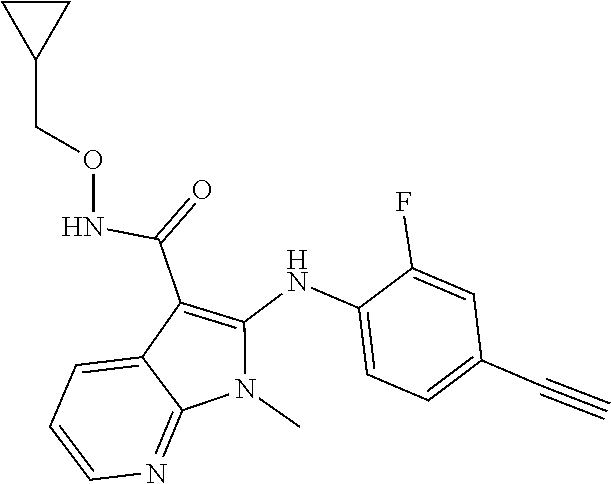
N(C(C1=C(NC2=CC=C(C#C)C=C2F)N(C)C2=NC=CC=C12)=O)OCC1CC1
